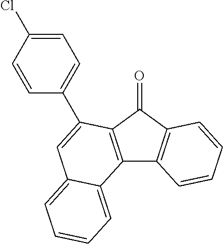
C12=C(C(=O)C3=C1C=CC=C3)C(C1=CC=C(Cl)C=C1)=CC1=CC=CC=C21
